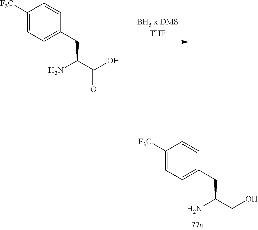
C1([F3C])=CC=C(CC(C(O)=O)N)C=C1.C1([F3C])=CC=C(CC(CO)N)C=C1
